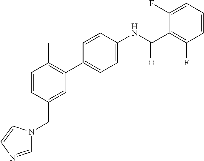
C1=CC(CN2C=NC=C2)=CC(C2=CC=C(NC(C3=C(F)C=CC=C3F)=O)C=C2)=C1C
